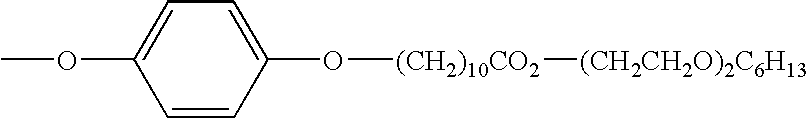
C1=CC(O[(CH2)10CO2][(CH2CH2O)2C6H13])=CC=C1OC
